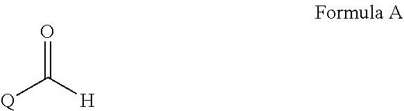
[Q]C([H])=O
